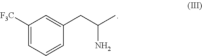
C1([F3C])=CC=CC(CC(N)C)=C1
